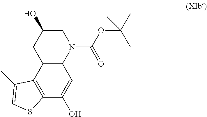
C12=C(C(O)=CC3=C1CC(O)CN3C(OC(C)(C)C)=O)SC=C2C
